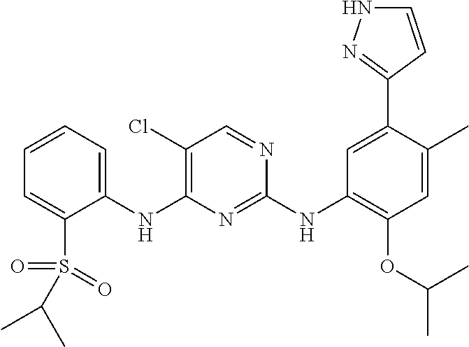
C1(NC2=C(Cl)C=NC(NC3=C(OC(C)C)C=C(C)C(C4=NNC=C4)=C3)=N2)=CC=CC=C1S(=O)(=O)C(C)C
